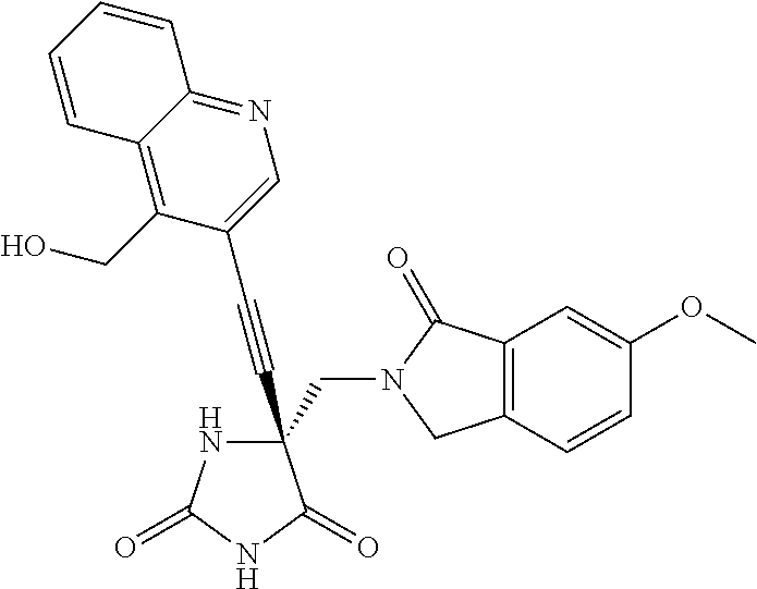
C(#CC1(CN2C(=O)C3=C(C2)C=CC(OC)=C3)NC(=O)NC1=O)C1=CN=C2C(=C1CO)C=CC=C2
